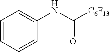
C1=CC=CC(NC([C6F13])=O)=C1
